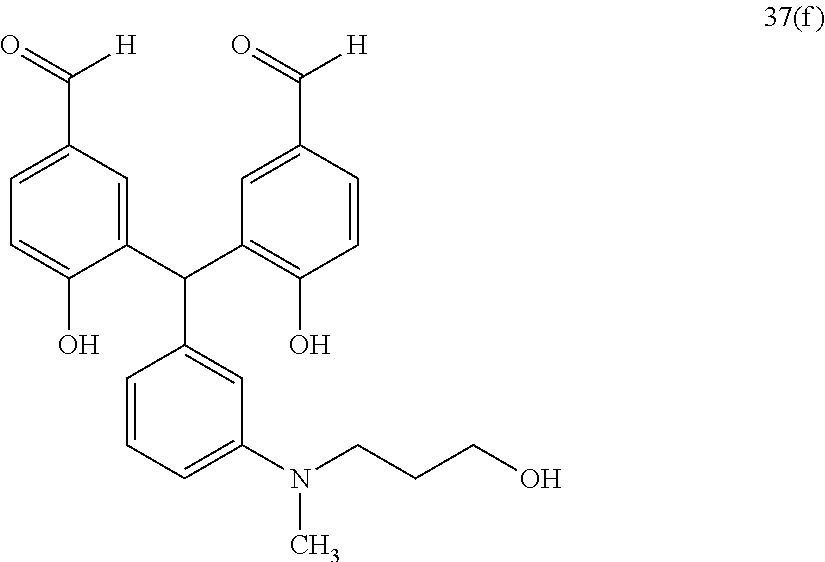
C1=CC=C(N(CCCO)C)C=C1C(C1=CC(C([H])=O)=CC=C1O)C1=C(O)C=CC(C([H])=O)=C1
